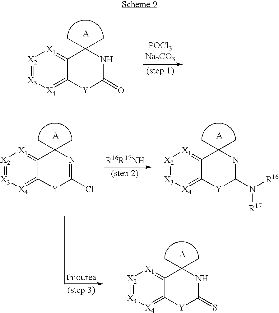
[X2]1=[X3][X4]=C2C(=[X1]1)C(C)(C)NC(=O)[Y]2.[X2]1=[X3][X4]=C2C(=[X1]1)C(C)(C)N=C(Cl)[Y]2.[X2]1=[X3][X4]=C2C(=[X1]1)C(C)(C)N=C(N([R16])[R17])[Y]2.[X2]1=[X3][X4]=C2C(=[X1]1)C(C)(C)NC(=S)[Y]2
